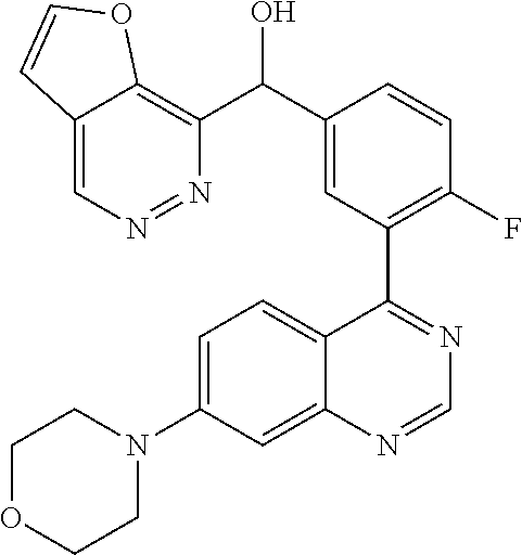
C1=C(N2CCOCC2)C=C2C(=C1)C(C1=C(F)C=CC(C(C3=C4C(=CN=N3)C=CO4)O)=C1)=NC=N2
